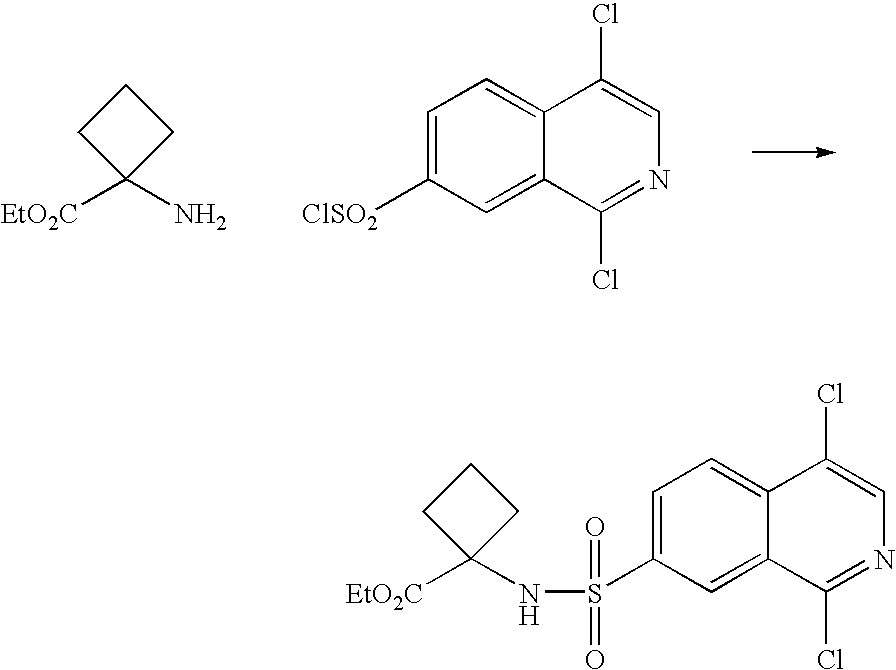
[ClSO2]C1=CC=C2C(=C1)C(Cl)=NC=C2Cl.[EtO2C]C1(N)CCC1.S(C1=CC=C2C(=C1)C(Cl)=NC=C2Cl)(=O)(=O)NC1([EtO2C])CCC1
